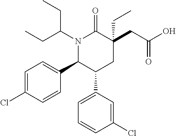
C(CC1(CC)C(=O)N(C(CC)CC)C(C2=CC=C(Cl)C=C2)C(C2=CC=CC(Cl)=C2)C1)(O)=O
